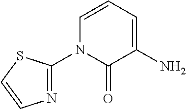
C1=CC=C(N)C(=O)N1C1=NC=CS1
